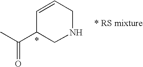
CC(C1CNCC=C1)=O
